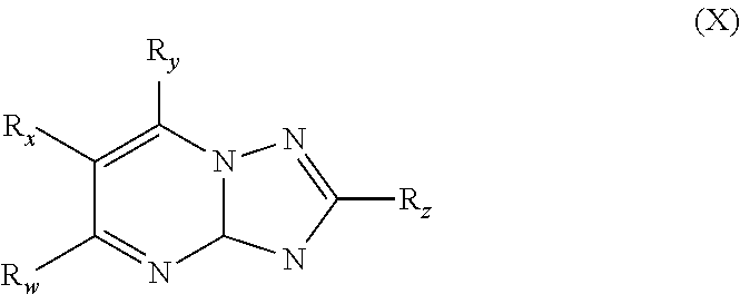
C1([Rx])=C([Ry])N2C(N=C1[Rw])NC([Rz])=N2
